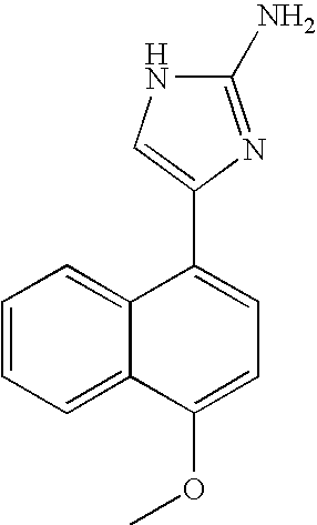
C1=CC=C2C(=C1)C(C1=CNC(N)=N1)=CC=C2OC
